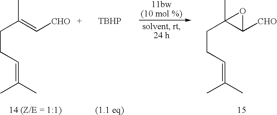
C1(C)(CCC=C(C)C)C([CHO])O1.C(=C[CHO])(C)CCC=C(C)C.[TBHP]
